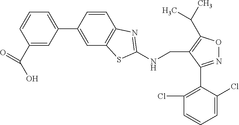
N(CC1=C(C(C)C)ON=C1C1=C(Cl)C=CC=C1Cl)C1=NC2=C(C=C(C3=CC=CC(C(O)=O)=C3)C=C2)S1
